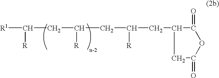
[R1]C(CC(CC(CC1CC(=O)OC1=O)[R])[R])[R]
